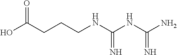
C(CNC(NC(N)=N)=N)CC(O)=O
